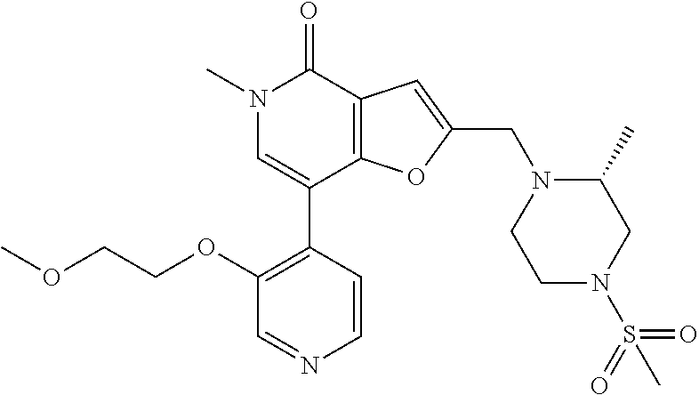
C1(OCCOC)=C(C2=CN(C)C(=O)C3=C2OC(CN2CCN(S(=O)(=O)C)CC2C)=C3)C=CN=C1
